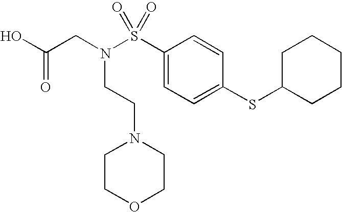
C1(S(N(CC(O)=O)CCN2CCOCC2)(=O)=O)=CC=C(SC2CCCCC2)C=C1
